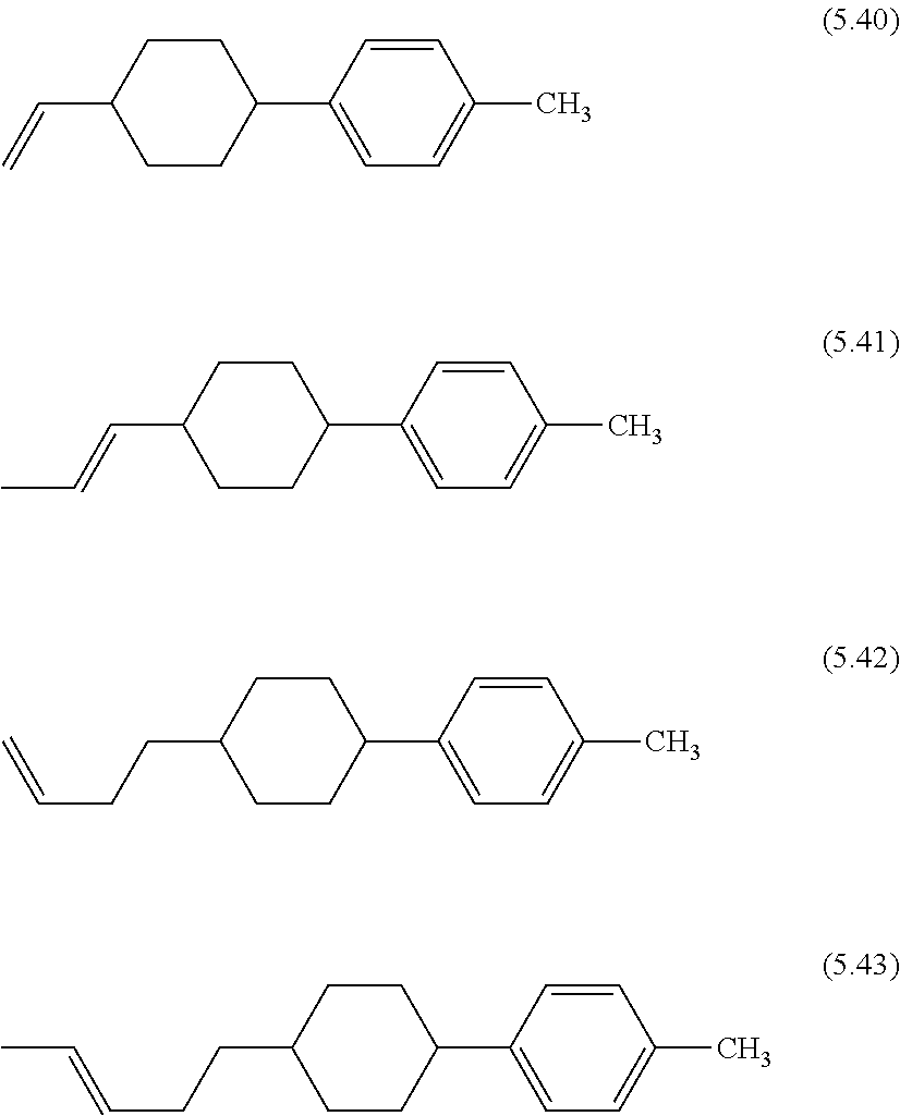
C(C1CCC(C2=CC=C(C)C=C2)CC1)=C.C(C1CCC(C2=CC=C(C)C=C2)CC1)=CC.C(C1CCC(C2=CC=C(C)C=C2)CC1)CC=C.C(C1CCC(C2=CC=C(C)C=C2)CC1)CC=CC
